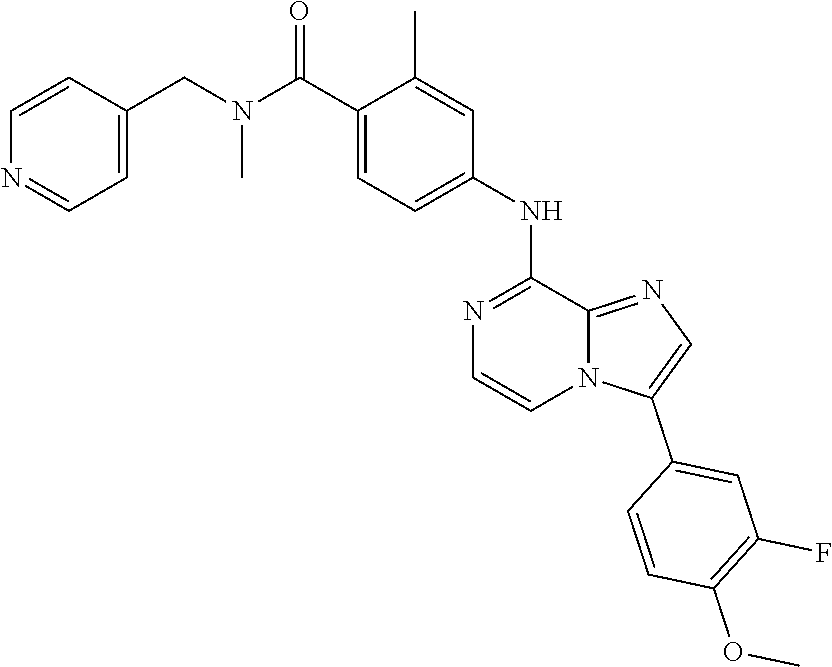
C1(C)=CC(NC2=NC=CN3C2=NC=C3C2=CC(F)=C(OC)C=C2)=CC=C1C(N(CC1=CC=NC=C1)C)=O
